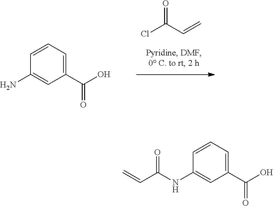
ClC(C=C)=O.C1=CC=C(C(O)=O)C=C1N.C1=CC=C(C(O)=O)C=C1NC(C=C)=O
